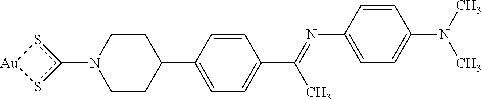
C1CC(C2=CC=C(C(=NC3=CC=C(N(C)C)C=C3)C)C=C2)CCN1c1s[Au]s1
